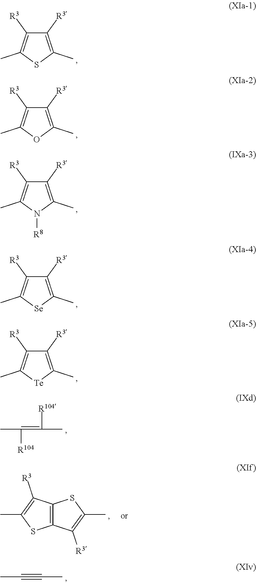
C1([R3])=C(C)SC(C)=C1[R3].C1([R3])=C(C)OC(C)=C1[R3].C1([R3])=C(C)N([R8])C(C)=C1[R3].C1([R3])=C(C)[Se]C(C)=C1[R3].C1([R3])=C(C)[Te]C(C)=C1[R3].CC([R104])=C([R104])C.C12=C(C([R3])=C(C)S1)SC(C)=C2[R3].C(#CC)C
